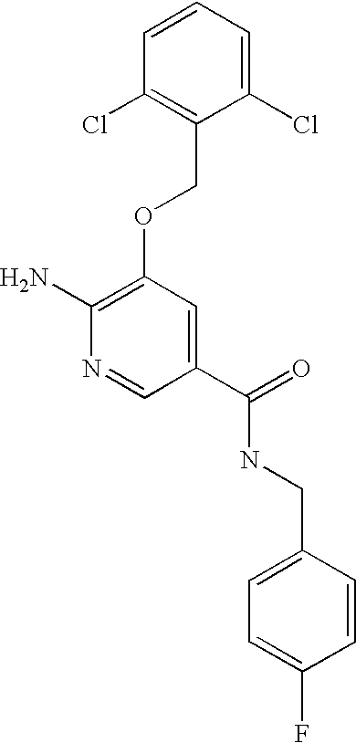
C1(Cl)=CC=CC(Cl)=C1COC1=C(N)N=CC(C(=O)NCC2=CC=C(F)C=C2)=C1
